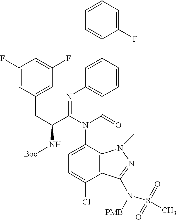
C1=C(C2=CC=CC=C2F)C=CC2=C1N=C(C(CC1=CC(F)=CC(F)=C1)N[Boc])N(C1=CC=C(Cl)C3=C1N(C)N=C3N([PMB])S(=O)(=O)C)C2=O
